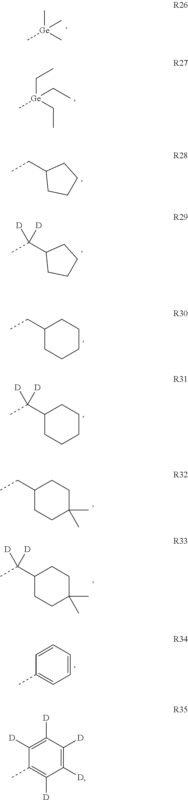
[Ge](C)(C)(C)C.[Ge](C)(CC)(CC)CC.C(C)C1CCCC1.C(C)(C1CCCC1)([D])[D].C(C)(C1CCCCC1)([D])[D].C(C)C1CCCCC1.C(C)(C1CCC(C)(C)CC1)([D])[D].C(C)C1CCC(C)(C)CC1.C1(C)=CC=CC=C1.C1(C)=C([D])C([D])=C([D])C([D])=C1[D]
